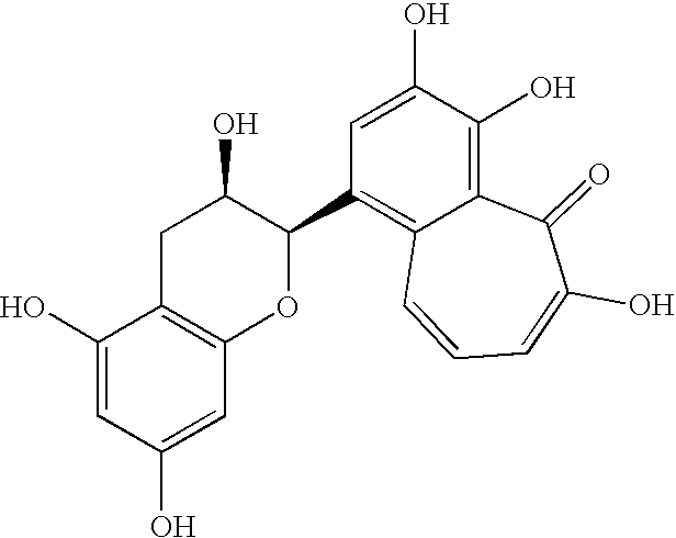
OC1CC2=C(OC1C1=C3C(=C(O)C(O)=C1)C(=O)C(O)=CC=C3)C=C(O)C=C2O
